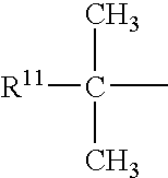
[R11]C(C)(C)C
